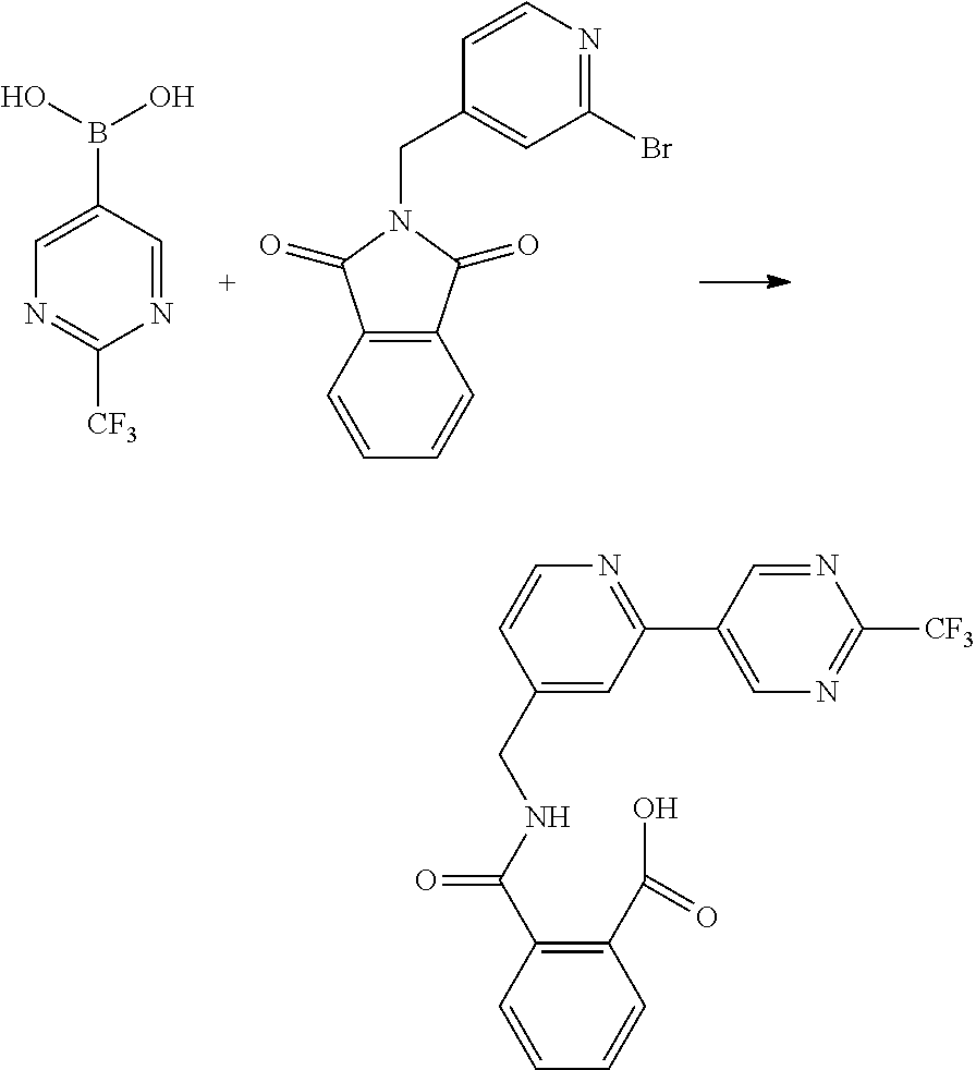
C1(B(O)O)=CN=C([CF3])N=C1.C12=C(C=CC=C1)C(=O)N(CC1=CC(Br)=NC=C1)C2=O.C1(C(=O)O)=C(C(NCC2=CC(C3=CN=C([CF3])N=C3)=NC=C2)=O)C=CC=C1
